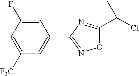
C1=C(F)C=C([F3C])C=C1C1=NOC(C(Cl)C)=N1
